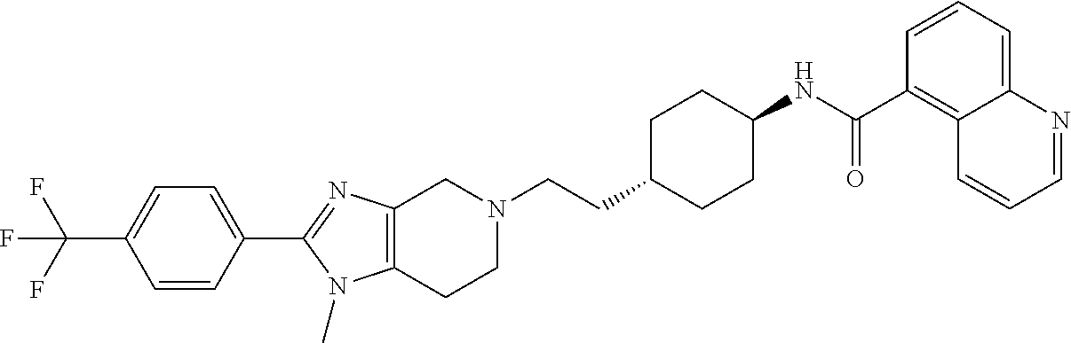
C1(C2=CC=C(C(F)(F)F)C=C2)=NC2=C(N1C)CCN(CCC1CCC(NC(C3=C4C(=CC=C3)N=CC=C4)=O)CC1)C2
